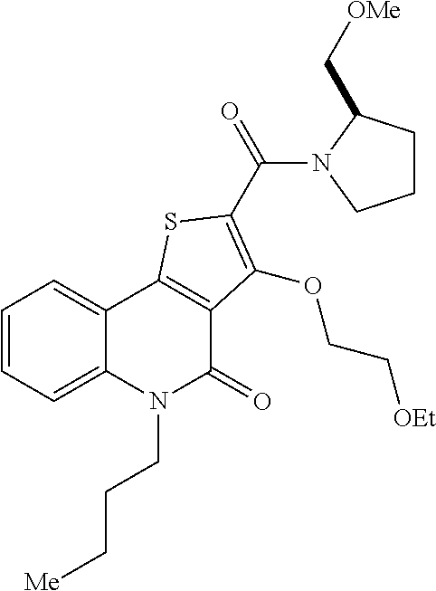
C1=CC=C2C(=C1)C1=C(C(=O)N2CCC[Me])C(OCC[OEt])=C(C(=O)N2CCCC2C[OMe])S1
